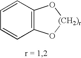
C1=CC2=C(C=C1)O[(CH2)r]O2
